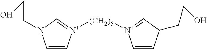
C1=C[N+]([(CH2)5][N+]2=CC(CCO)C=C2)=CN1CCO
